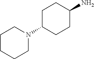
NC1CCC(N2CCCCC2)CC1
